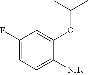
C1(F)=CC=C(N)C(OC(C)C)=C1
